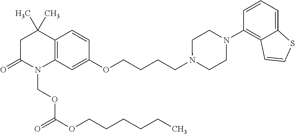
C1C(=O)N(COC(OCCCCCC)=O)C2=C(C1(C)C)C=CC(OCCCCN1CCN(C3=C4C(=CC=C3)SC=C4)CC1)=C2
